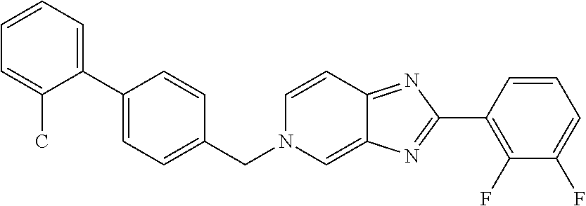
C1(C2=CC=CC=C2C)=CC=C(CN2C=C3C(=NC(C4=C(F)C(F)=CC=C4)=N3)C=C2)C=C1
